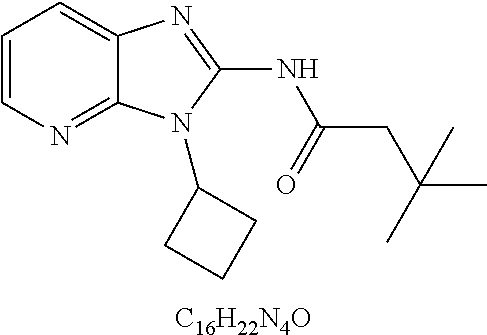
C1=CN=C2C(=C1)N=C(NC(CC(C)(C)C)=O)N2C1CCC1.[C16H22N4O]
